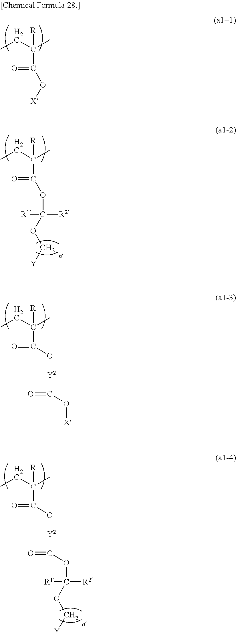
O(C(C(C)(CC)[R])=O)[X].O(C(C(C)(CC)[R])=O)[Y2]C(O[X])=O.O(C(C(C)(CC)[R])=O)C([R1])(OC[Y])[R2].C(C)(CC)([R])C(O[Y2]C(OC([R1])(OC[Y])[R2])=O)=O
